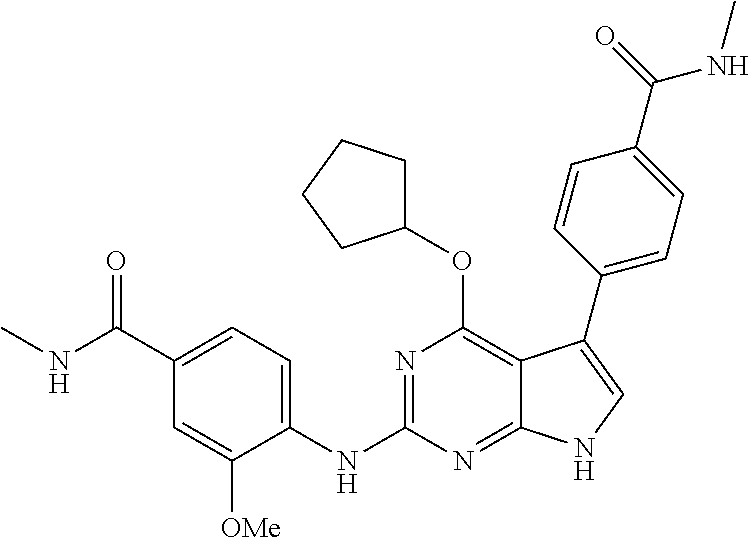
N1=C(NC2=CC=C(C(=O)NC)C=C2[OMe])N=C2C(=C1OC1CCCC1)C(C1=CC=C(C(NC)=O)C=C1)=CN2
